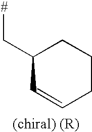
C1(C[#])C=CCCC1
